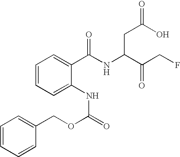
C1(C(NC(C(CF)=O)CC(O)=O)=O)=CC=CC=C1NC(OCC1=CC=CC=C1)=O
